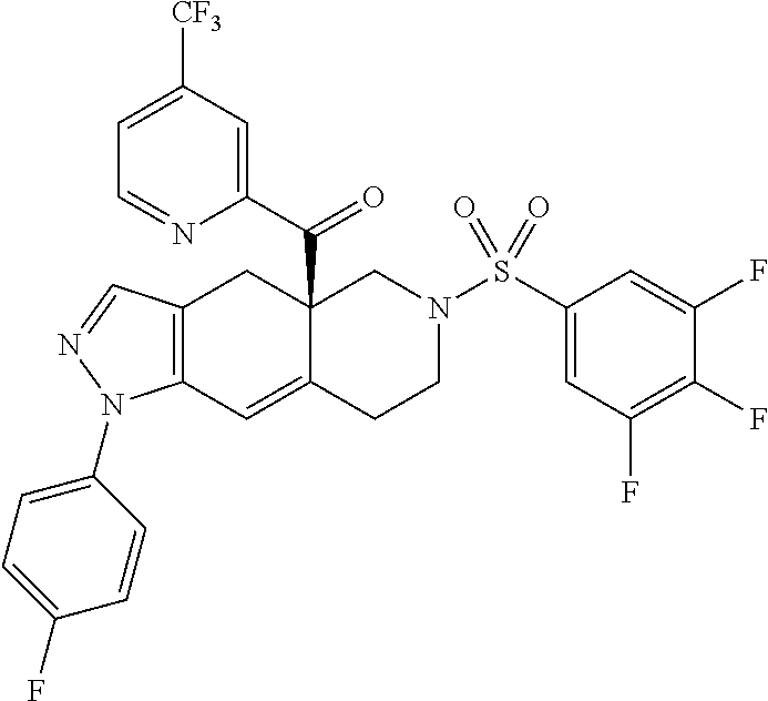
C12(C(C3=CC([CF3])=CC=N3)=O)C(=CC3=C(C1)C=NN3C1=CC=C(F)C=C1)CCN(S(C1=CC(F)=C(F)C(F)=C1)(=O)=O)C2
